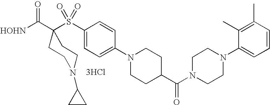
[3HCl].[HOHN]C(=O)C1(S(C2=CC=C(N3CCC(C(N4CCN(C5=CC=CC(C)=C5C)CC4)=O)CC3)C=C2)(=O)=O)CCN(C2CC2)CC1
